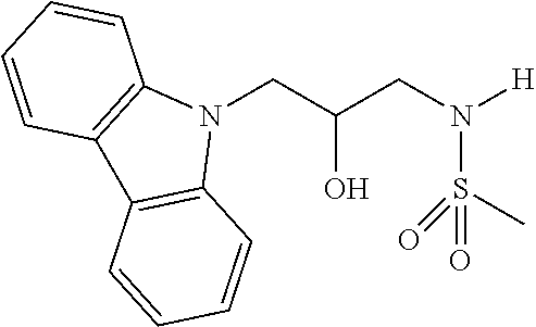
N1(CC(CN([H])S(=O)(C)=O)O)C2=C(C3=C1C=CC=C3)C=CC=C2
